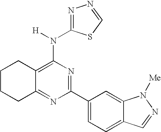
C12=NC(C3=CC=C4C(=C3)N([Me])N=C4)=NC(N([H])C3=NN=CS3)=C1CCCC2
